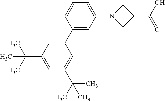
C1=C(C(C)(C)C)C=C(C2=CC(N3CC(C(O)=O)C3)=CC=C2)C=C1C(C)(C)C
